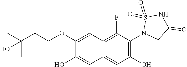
C1(OCCC(C)(C)O)=CC2=C(F)C(N3CC(=O)NS3(=O)=O)=C(O)C=C2C=C1O
